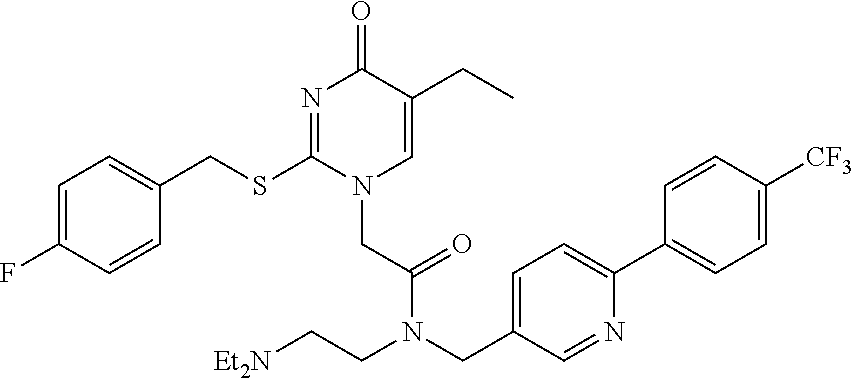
C1=C(F)C=CC(CSC2=NC(=O)C(CC)=CN2CC(N(CC[Et2N])CC2=CC=C(C3=CC=C([CF3])C=C3)N=C2)=O)=C1
